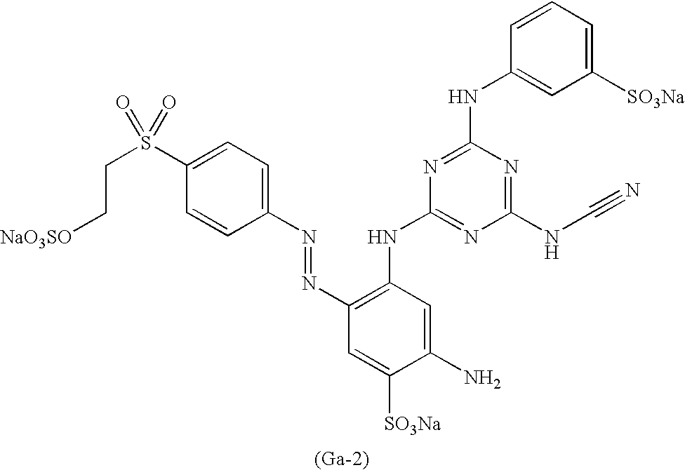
C1(N)=CC(NC2=NC(NC#N)=NC(NC3=CC([SO3Na])=CC=C3)=N2)=C(N=NC2=CC=C(S(CC[NaO3SO])(=O)=O)C=C2)C=C1[SO3Na].[(Ga-2)]
